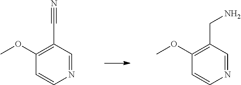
C1=CN=CC(C#N)=C1OC.C1=CN=CC(CN)=C1OC
